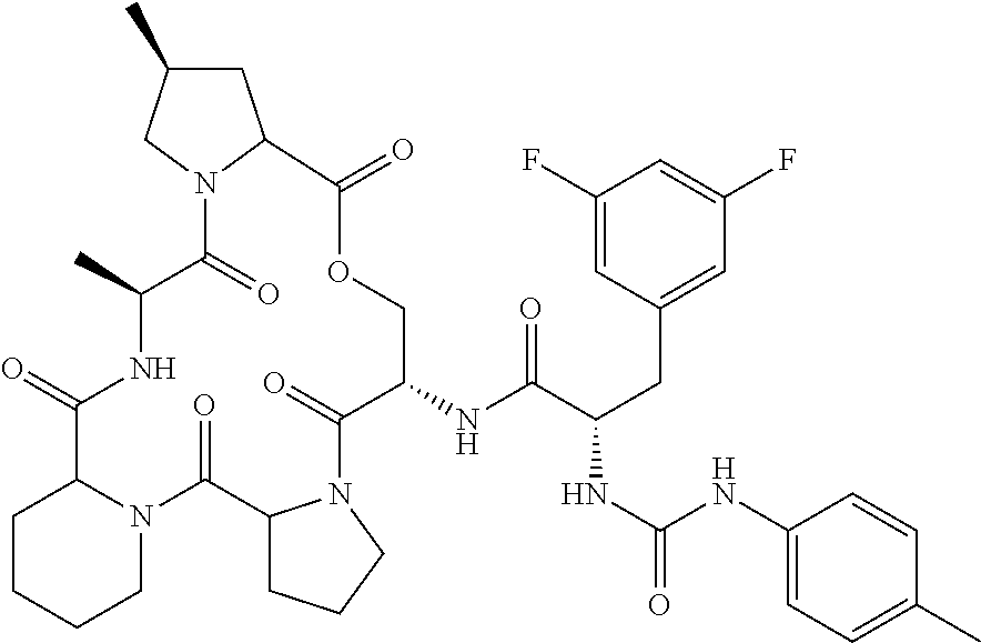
C(C1=CC(F)=CC(F)=C1)C(NC(=O)NC1=CC=C(C)C=C1)C(=O)NC1C(=O)N2C(C(=O)N3C(C(=O)NC(C)C(=O)N4CC(C)CC4C(=O)OC1)CCCC3)CCC2
